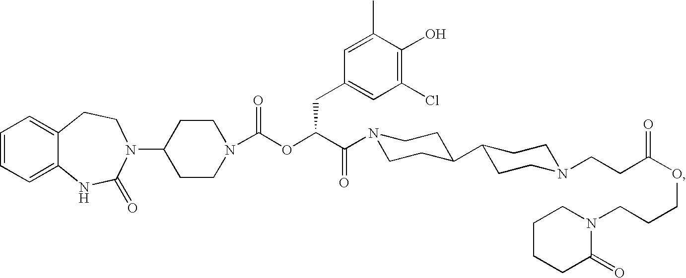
C1=CC=C2C(=C1)CCN(C1CCN(C(OC(C(=O)N3CCC(C4CCN(CCC(OCCCN5CCCCC5=O)=O)CC4)CC3)CC3=CC(Cl)=C(O)C(C)=C3)=O)CC1)C(=O)N2
